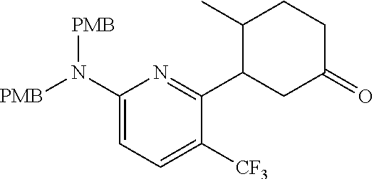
C1(N([PMB])[PMB])=CC=C([CF3])C(C2CC(=O)CCC2C)=N1
